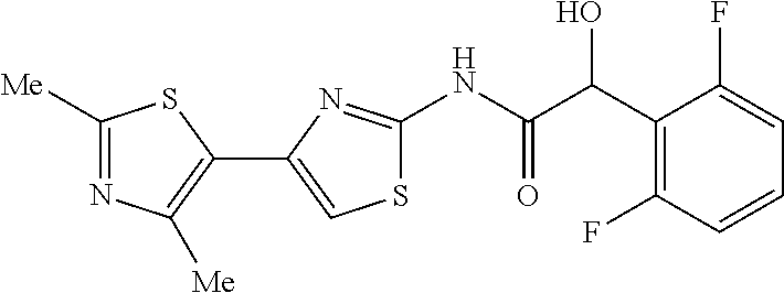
C1([Me])=NC([Me])=C(C2=CSC(NC(=O)C(C3=C(F)C=CC=C3F)O)=N2)S1
